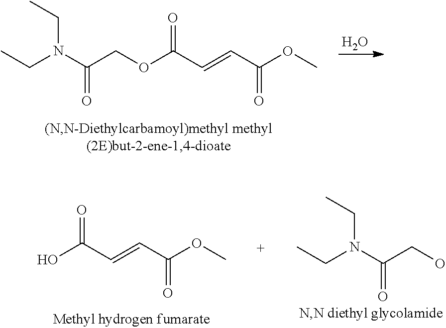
O.CCN(C(COC(C=CC(OC)=O)=O)=O)CC.OC(C=CC(OC)=O)=O.CCN(C(CO)=O)CC
